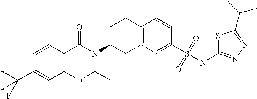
S1C(NS(C2=CC3=C(C=C2)CCC(NC(C2=C(OCC)C=C(C(F)(F)F)C=C2)=O)C3)(=O)=O)=NN=C1C(C)C
